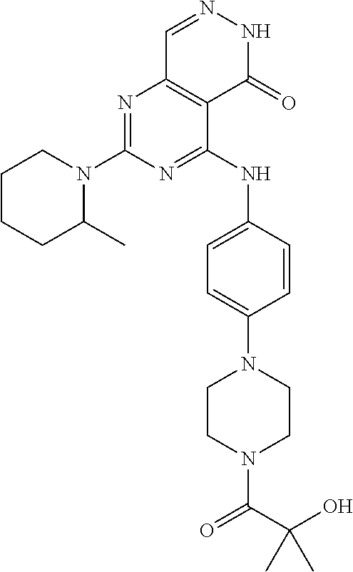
C1CCC(C)N(C2=NC3=C(C(NC4=CC=C(N5CCN(C(C(O)(C)C)=O)CC5)C=C4)=N2)C(=O)NN=C3)C1
